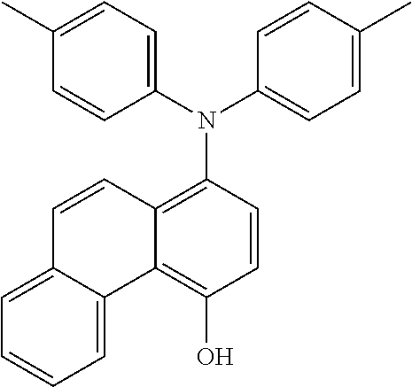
C1(C)=CC=C(N(C2=CC=C(C)C=C2)C2=C3C(=C(O)C=C2)C2=CC=CC=C2C=C3)C=C1
